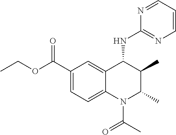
C1(C(=O)OCC)=CC=C2C(=C1)C(NC1=NC=CC=N1)C(C)C(C)N2C(C)=O
